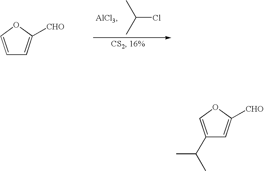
C1=COC([CHO])=C1.CC(C)Cl.C1(C(C)C)=COC([CHO])=C1
